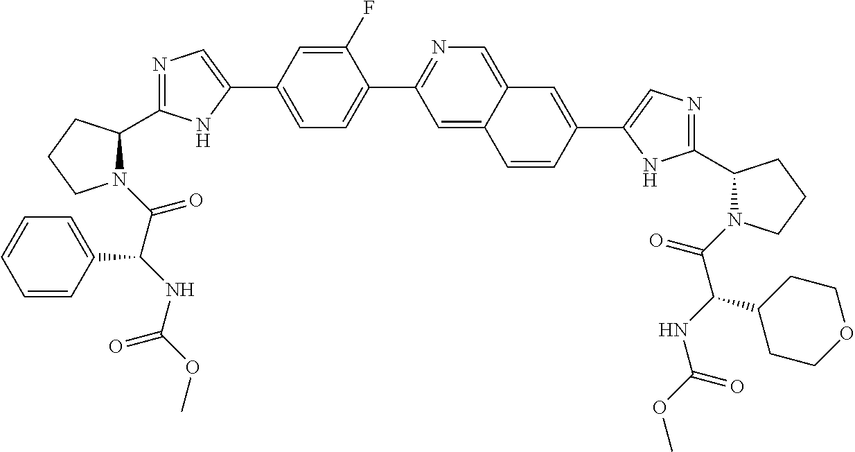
N1(C(C(NC(OC)=O)C2=CC=CC=C2)=O)C(C2=NC=C(C3=CC=C(C4=NC=C5C(=C4)C=CC(C4=CN=C(C6N(C(=O)C(NC(OC)=O)C7CCOCC7)CCC6)N4)=C5)C(F)=C3)N2)CCC1
